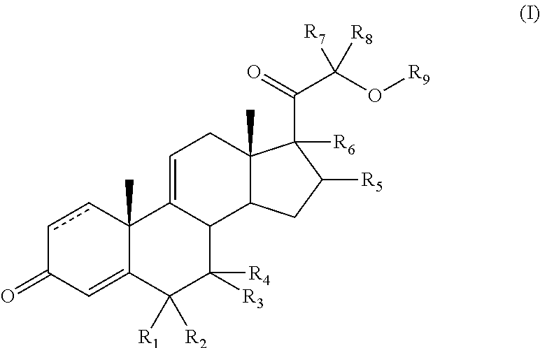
c1cC2(C)C(=CC1=O)C([R1])([R2])C([R3])([R4])C1C2=CCC2(C)C1CC([R5])C2(C(=O)C(O[R9])([R7])[R8])[R6]
